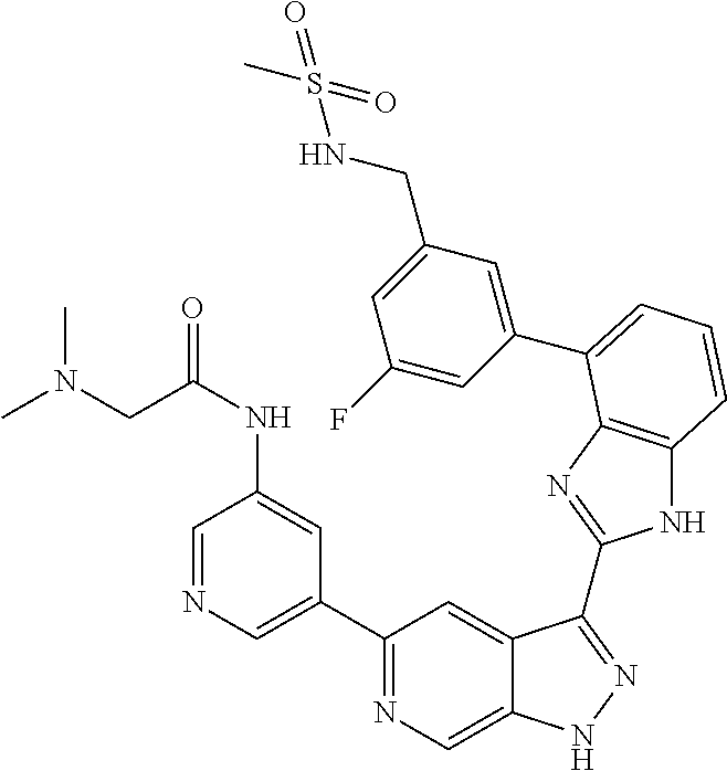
C1(C2=NC=C3C(=C2)C(C2=NC4=C(N2)C=CC=C4C2=CC(CNS(C)(=O)=O)=CC(F)=C2)=NN3)=CN=CC(NC(=O)CN(C)C)=C1
